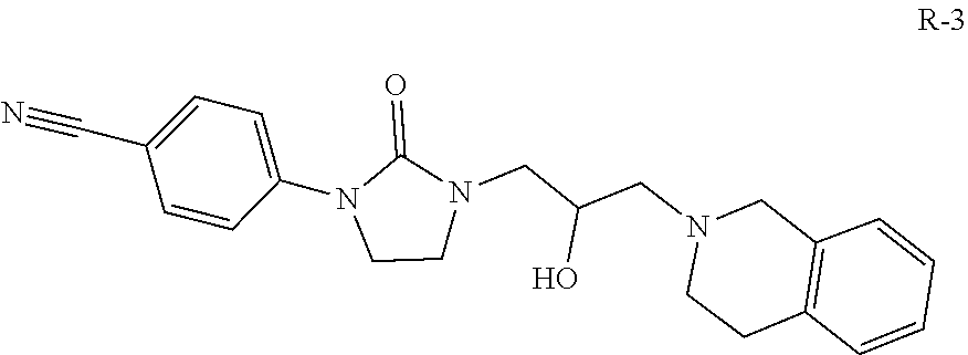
C1=CC=CC2=C1CN(CC(CN1CCN(C3=CC=C(C#N)C=C3)C1=O)O)CC2
